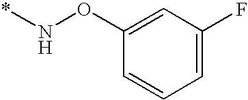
C1(ON*)=CC(F)=CC=C1
